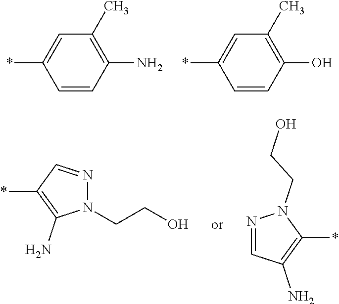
C1=CC(N)=C(C)C=C1*.C1=CC(O)=C(C)C=C1*.N1(CCO)N=CC(*)=C1N.N1=CC(N)=C(*)N1CCO
